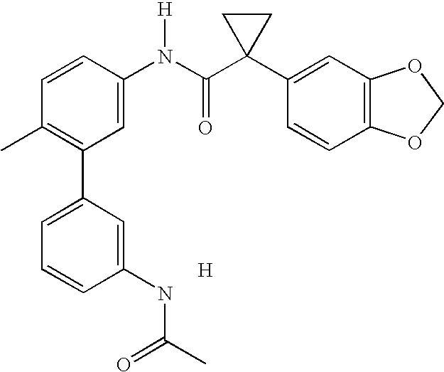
C1=CC(N(C(C2(C3=CC4=C(C=C3)OCO4)CC2)=O)[H])=CC(C2=CC=CC(NC(C)=O)=C2)=C1C.[H]
